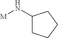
C1(N[M])CCCC1
